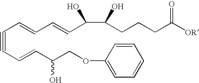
C(#CC=CC(COC1=CC=CC=C1)O)C=CC=CC(C(CCCC([OR])=O)O)O
